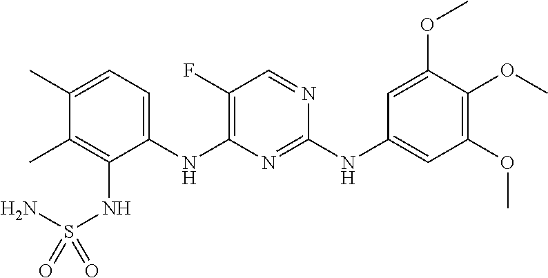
C1(C)=CC=C(NC2=C(F)C=NC(NC3=CC(OC)=C(OC)C(OC)=C3)=N2)C(NS(=O)(N)=O)=C1C
